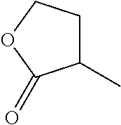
C1C(C)C(=O)OC1
